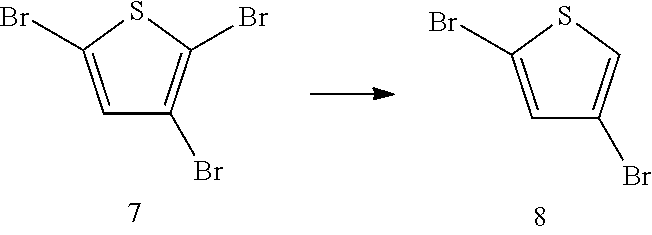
C1=C(Br)SC(Br)=C1Br.C1=C(Br)SC=C1Br
